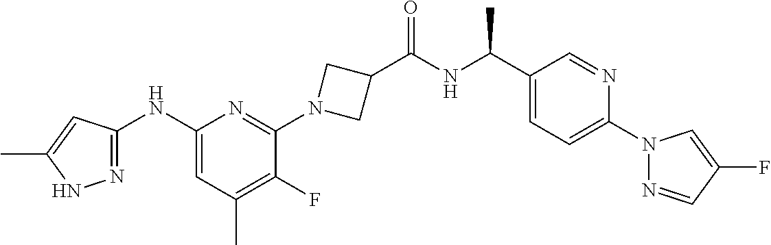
C1(NC2=NNC(C)=C2)=CC(C)=C(F)C(N2CC(C(NC(C3=CC=C(N4N=CC(F)=C4)N=C3)C)=O)C2)=N1
